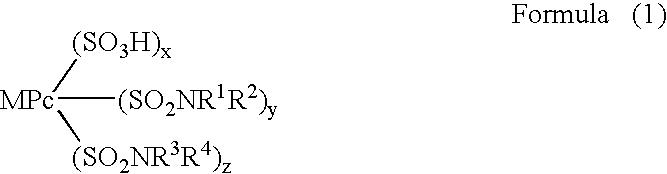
[MPc]([(SO3H)x])([(SO2NR3R4)z])[(SO2NR1R2)y]
